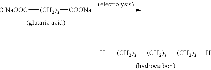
[H][(CH2)3][(CH2)3][(CH2)3][H].[3 NaOOC][(CH2)3][COONa]
